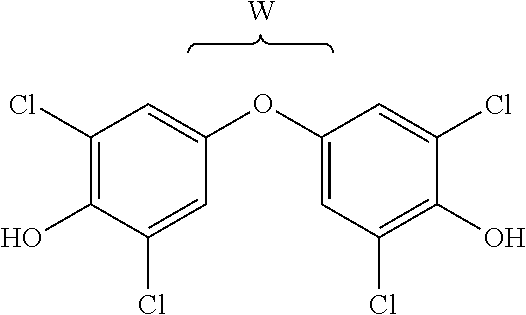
C1(Cl)=C(O)C(Cl)=CC(OC2=CC(Cl)=C(O)C(Cl)=C2)=C1.[W]
